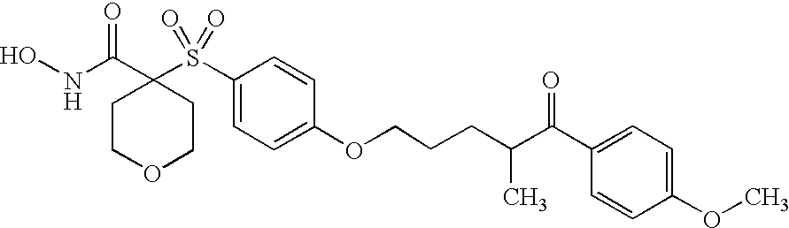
N(C(=O)C1(S(=O)(=O)C2=CC=C(OCCCC(C(=O)C3=CC=C(OC)C=C3)C)C=C2)CCOCC1)O
